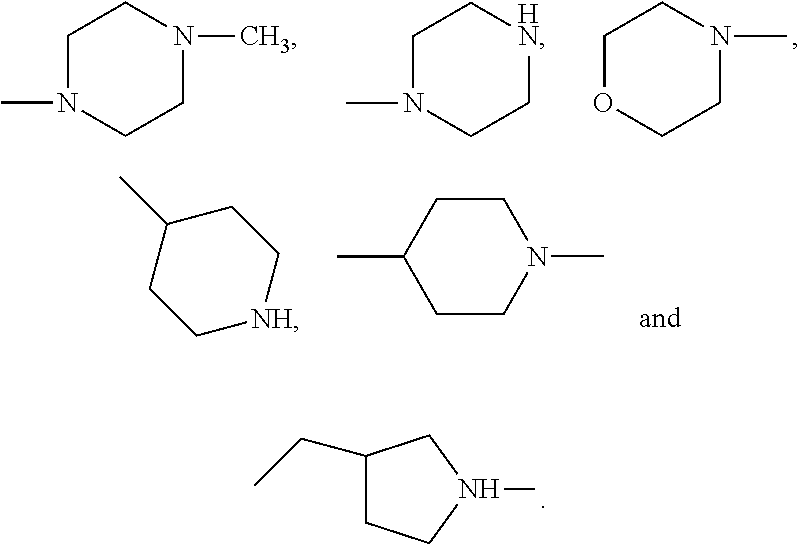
C1OCCN(C)C1.C1N(C)CCN(C)C1.C1N(C)CCNC1.CC1CCN(C)CC1.C1(C)CC[NH]CC1.C1(CC)CCN(C)C1
